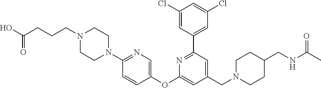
C1(Cl)=CC(C2=NC(OC3=CN=C(N4CCN(CCCC(O)=O)CC4)C=C3)=CC(CN3CCC(CNC(C)=O)CC3)=C2)=CC(Cl)=C1
